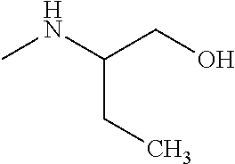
CNC(CO)CC
